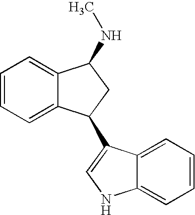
C1=C2C(=CC=C1)C(NC)CC2C1=CNC2=CC=CC=C21
